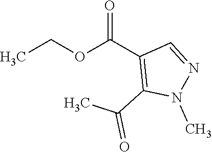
C(C)OC(C1=C(C(=O)C)N(C)N=C1)=O
